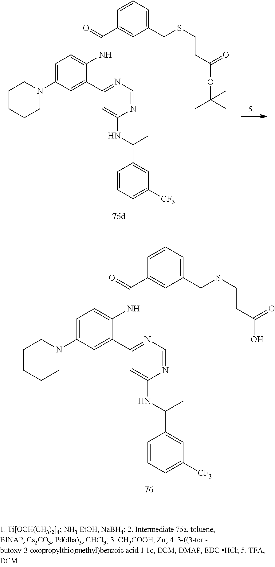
N(C1=CC(C2=CC(N3CCCCC3)=CC=C2NC(C2=CC(CSCCC(O)=O)=CC=C2)=O)=NC=N1)C(C)C1=CC([CF3])=CC=C1.N(C1=CC(C2=CC(N3CCCCC3)=CC=C2NC(C2=CC(CSCCC(OC(C)(C)C)=O)=CC=C2)=O)=NC=N1)C(C)C1=CC([CF3])=CC=C1
